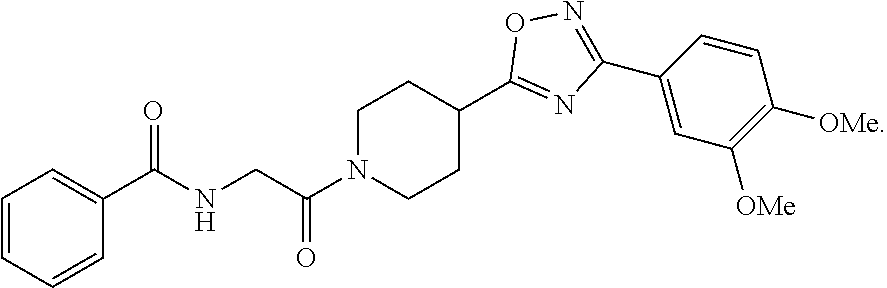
C1=CC=CC(C(NCC(N2CCC(C3=NC(C4=CC([OMe])=C([OMe])C=C4)=NO3)CC2)=O)=O)=C1
